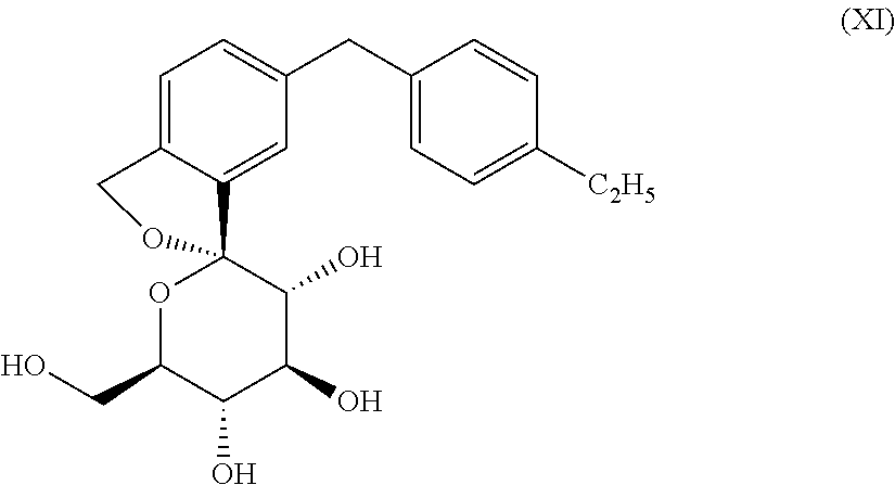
C1=C2C(=CC(CC3=CC=C([C2H5])C=C3)=C1)C1(OC(CO)C(O)C(O)C1O)OC2
